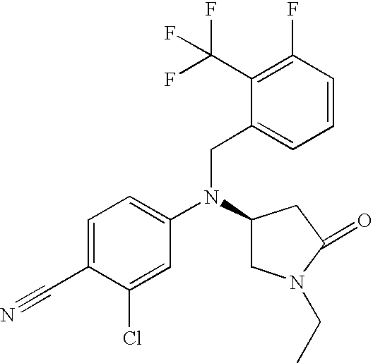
C1=C(C#N)C(Cl)=CC(N(C2CN(CC)C(=O)C2)CC2=CC=CC(F)=C2C(F)(F)F)=C1
